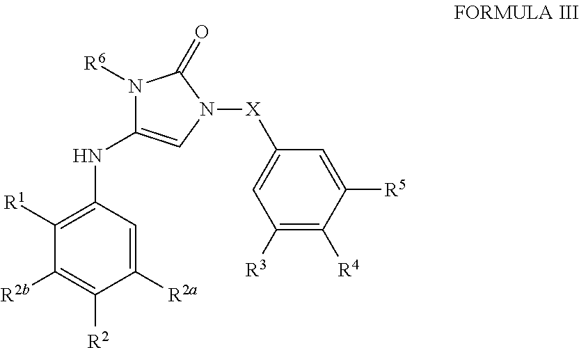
C1([R2b])=C([R2])C([R2a])=CC(NC2=CN([X]C3=CC([R3])=C([R4])C([R5])=C3)C(=O)N2[R6])=C1[R1]
